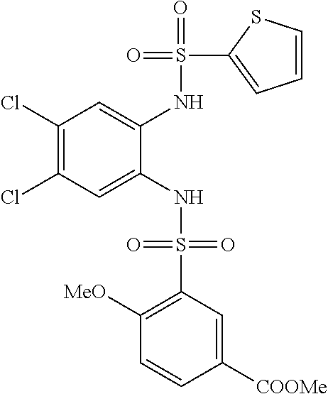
C1(Cl)=C(Cl)C=C(NS(=O)(=O)C2=C([MeO])C=CC([COOMe])=C2)C(NS(=O)(C2=CC=CS2)=O)=C1
